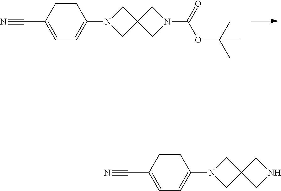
C12(CN(C3=CC=C(C#N)C=C3)C1)CN(C(=O)OC(C)(C)C)C2.C12(CN(C3=CC=C(C#N)C=C3)C1)CNC2
